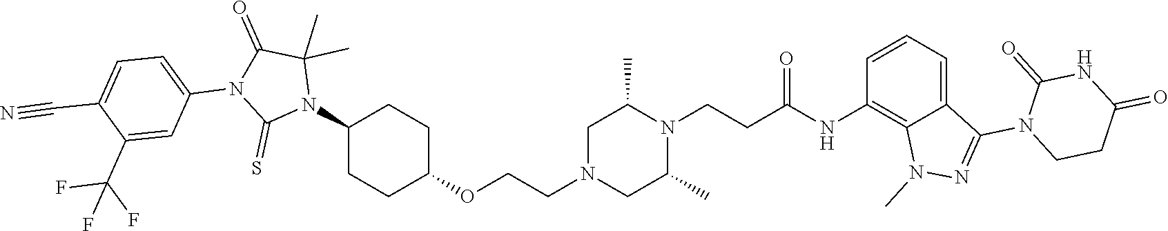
C1(N2C(C)(C)C(=O)N(C3=CC=C(C#N)C(C(F)(F)F)=C3)C2=S)CCC(OCCN2CC(C)N(CCC(NC3=C4C(=CC=C3)C(N3CCC(=O)NC3=O)=NN4C)=O)C(C)C2)CC1
